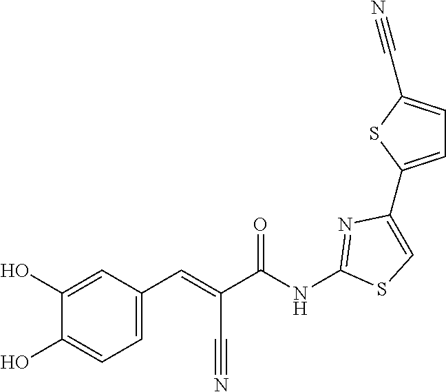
C1(C2=CC=C(C#N)S2)=CSC(NC(C(C#N)=CC2=CC=C(O)C(O)=C2)=O)=N1
